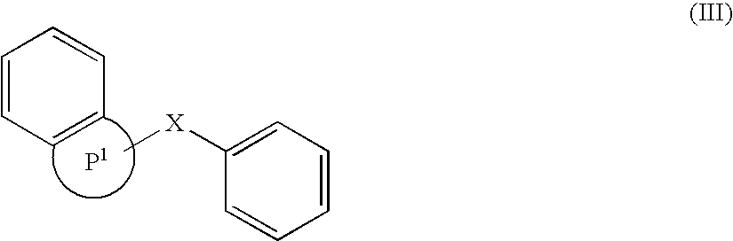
C1=CC=CC=C1.C[X]C1=CC=CC=C1
